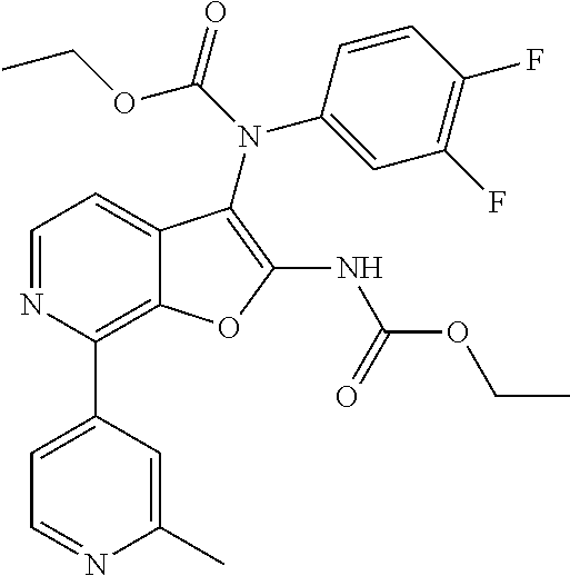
N1=CC=C2C(=C1C1=CC=NC(C)=C1)OC(NC(OCC)=O)=C2N(C1=CC(F)=C(F)C=C1)C(OCC)=O
